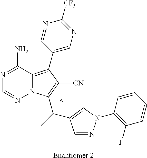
C12=C(C3=CN=C([CF3])N=C3)C([CN])=C(C(C3=CN(C4=C(F)C=CC=C4)N=C3)C)N1N=CN=C2N.*.[Enantiomer 2]
